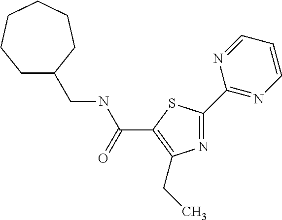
N1=C(C2=NC=CC=N2)SC(C(NCC2CCCCCC2)=O)=C1CC
